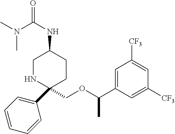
C1(C2=CC=CC=C2)(COC(C2=CC([CF3])=CC([CF3])=C2)C)CCC(NC(N(C)C)=O)CN1
